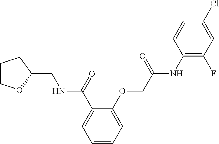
C1=CC=C(OCC(=O)NC2=C(F)C=C(Cl)C=C2)C(C(=O)NCC2OCCC2)=C1
